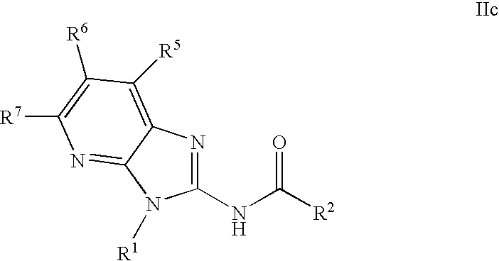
C1(NC([R2])=O)=NC2=C([R5])C([R6])=C([R7])N=C2N1[R1]
